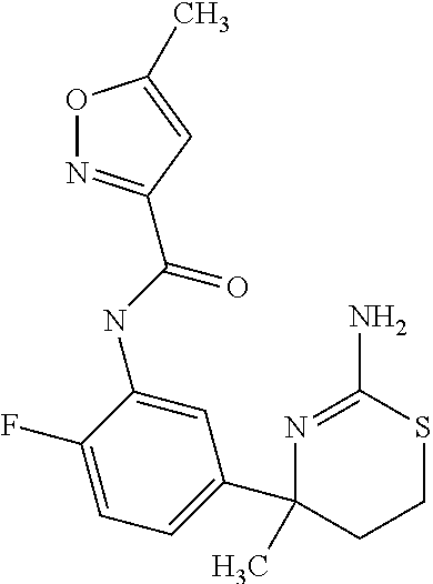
C1=C(NC(=O)C2=NOC(C)=C2)C(F)=CC=C1C1(C)CCSC(N)=N1
